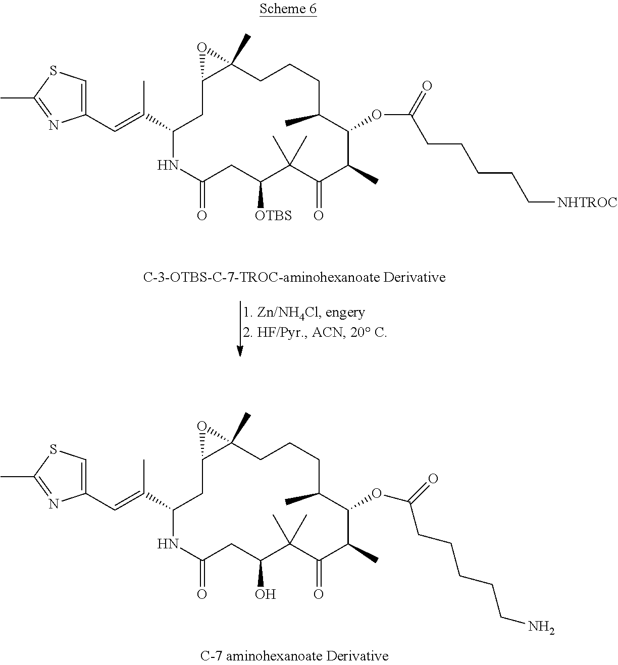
C1(C=C(C2NC(=O)CC(O)C(C)(C)C(=O)C(C)C(OC(=O)CCCCCN)C(C)CCCC3(C)C(C2)O3)C)=CSC(C)=N1.C1(C=C(C2NC(=O)CC([OTBS])C(C)(C)C(=O)C(C)C(OC(=O)CCCCC[NHTROC])C(C)CCCC3(C)C(C2)O3)C)=CSC(C)=N1
